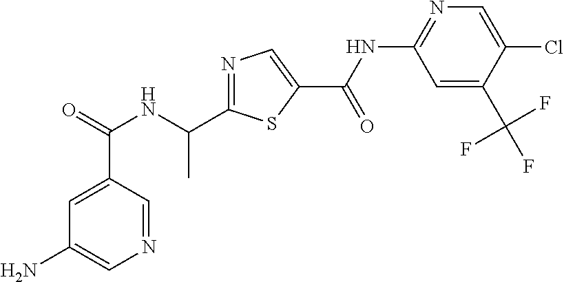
N1=CC(C(=O)NC(C)C2=NC=C(C(NC3=NC=C(Cl)C(C(F)(F)F)=C3)=O)S2)=CC(N)=C1
